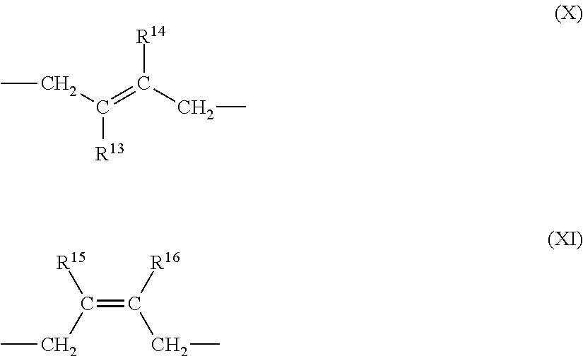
CCC(=C(CC)[R14])[R13].C(=C([R16])CC)(CC)[R15]
